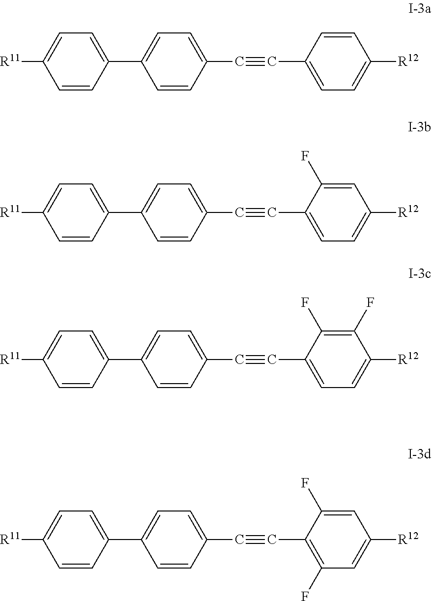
C1=CC(C2=CC=C(C#CC3=CC=C([R12])C=C3)C=C2)=CC=C1[R11].C1=CC(C#CC2=CC=C([R12])C=C2F)=CC=C1C1=CC=C([R11])C=C1.C1=CC(C#CC2=CC=C([R12])C(F)=C2F)=CC=C1C1=CC=C([R11])C=C1.C1=CC(C#CC2=C(F)C=C([R12])C=C2F)=CC=C1C1=CC=C([R11])C=C1
